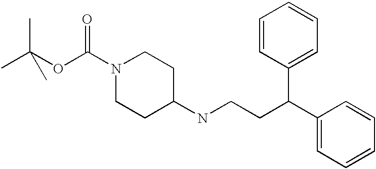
N1(C(OC(C)(C)C)=O)CCC(NCCC(C2=CC=CC=C2)C2=CC=CC=C2)CC1
